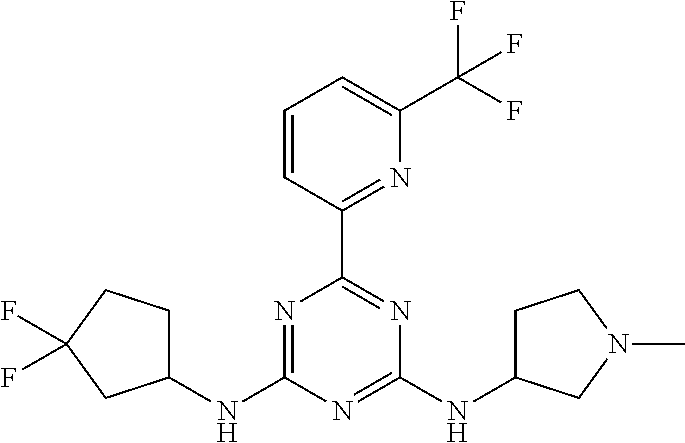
C1(C2=NC(C(F)(F)F)=CC=C2)=NC(NC2CCN(C)C2)=NC(NC2CCC(F)(F)C2)=N1
